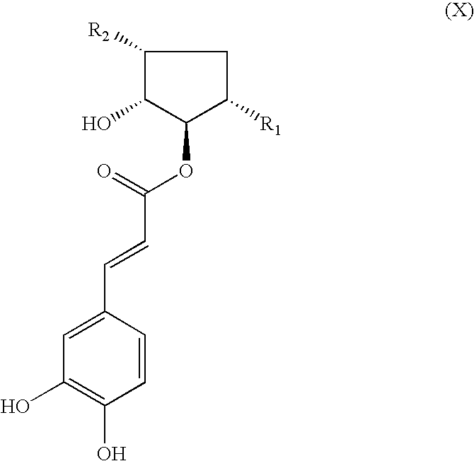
C1=C(C=CC(OC2C([R1])CC([R2])C2O)=O)C=CC(O)=C1O
